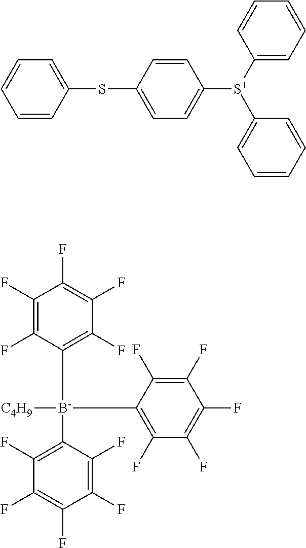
C1=C(SC2=CC=C([S+](C3=CC=CC=C3)C3=CC=CC=C3)C=C2)C=CC=C1.C1(F)=C(F)C([B-](C2=C(F)C(F)=C(F)C(F)=C2F)([C4H9])C2=C(F)C(F)=C(F)C(F)=C2F)=C(F)C(F)=C1F
